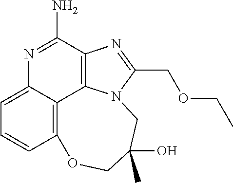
C12=C3C(=CC=C1)N=C(N)C1=C3N(C(COCC)=N1)CC(C)(O)CO2
